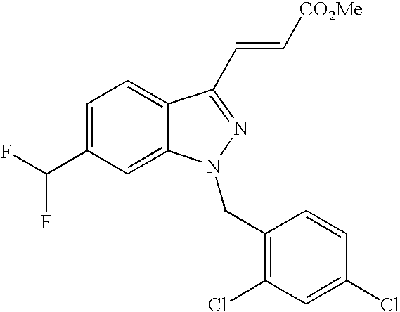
C1=C(C(F)F)C=C2C(=C1)C(C=C[CO2Me])=NN2CC1=C(Cl)C=C(Cl)C=C1
